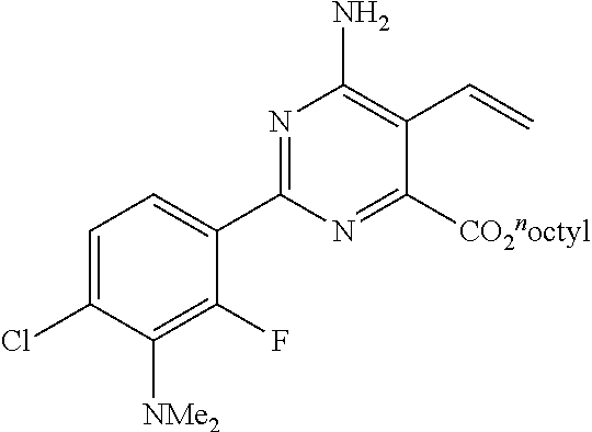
C1(C2=NC(N)=C(C=C)C([CO2noctyl])=N2)=CC=C(Cl)C([NMe2])=C1F
